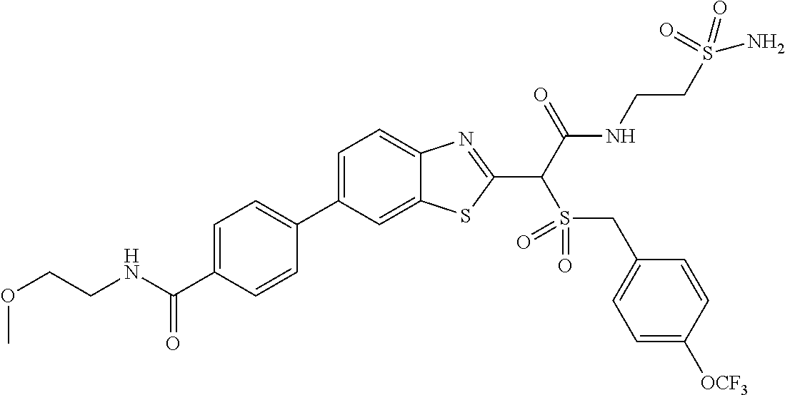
C1=C(C2=CC=C(C(NCCOC)=O)C=C2)C=C2C(=C1)N=C(C(C(NCCS(N)(=O)=O)=O)S(=O)(=O)CC1=CC=C([OCF3])C=C1)S2
